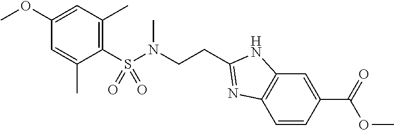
C1(S(N(CCC2=NC3=C(N2)C=C(C(OC)=O)C=C3)C)(=O)=O)=C(C)C=C(OC)C=C1C
